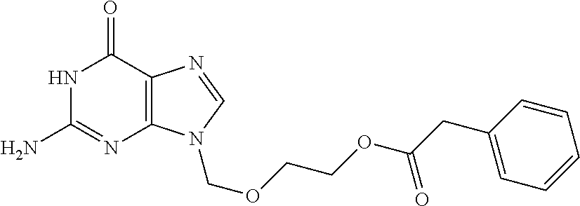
N1C(N)=NC2=C(C1=O)N=CN2COCCOC(CC1=CC=CC=C1)=O
